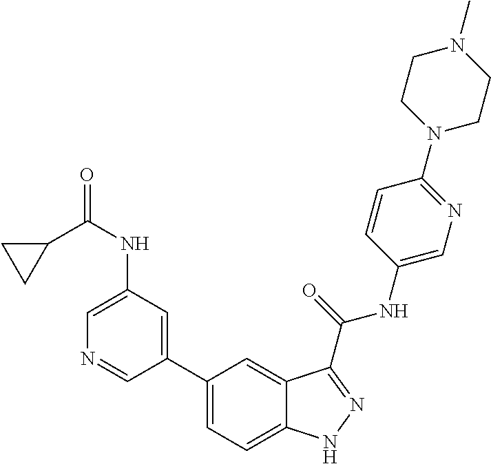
C1(NC(C2CC2)=O)=CN=CC(C2=CC=C3C(=C2)C(C(NC2=CN=C(N4CCN(C)CC4)C=C2)=O)=NN3)=C1
